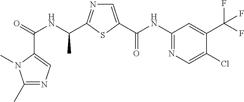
C(=O)(NC(C)C1=NC=C(C(NC2=NC=C(Cl)C(C(F)(F)F)=C2)=O)S1)C1=CN=C(C)N1C
